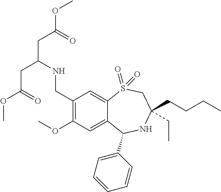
C1(CNC(CC(OC)=O)CC(OC)=O)=C(OC)C=C2C(=C1)S(=O)(=O)CC(CCCC)(CC)NC2C1=CC=CC=C1
